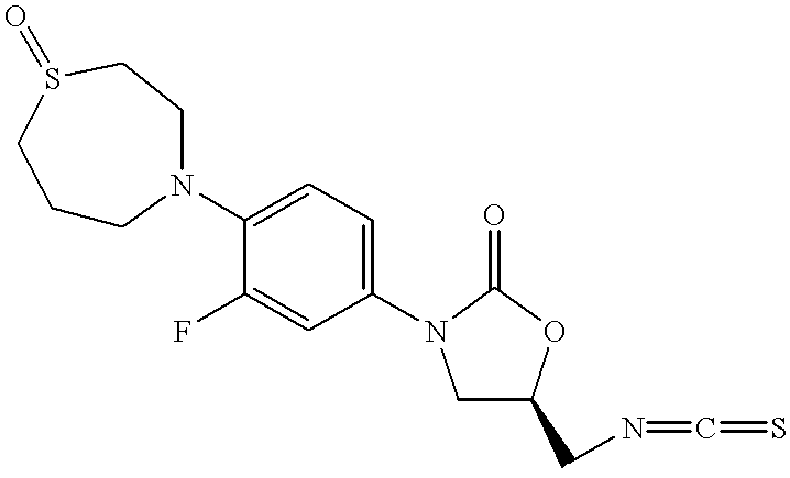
C1(N2CCCS(=O)CC2)=CC=C(N2CC(CN=C=S)OC2=O)C=C1F
